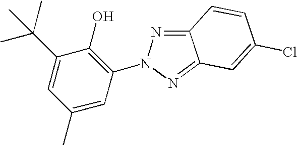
C1(N2N=C3C(=N2)C=C(Cl)C=C3)=C(O)C(C(C)(C)C)=CC(C)=C1
